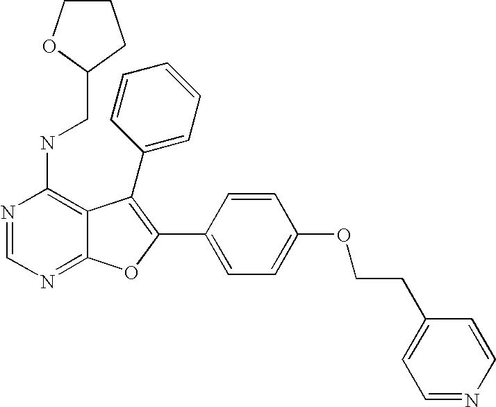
N1=CN=C2C(=C1NCC1CCCO1)C(C1=CC=CC=C1)=C(C1=CC=C(OCCC3=CC=NC=C3)C=C1)O2
